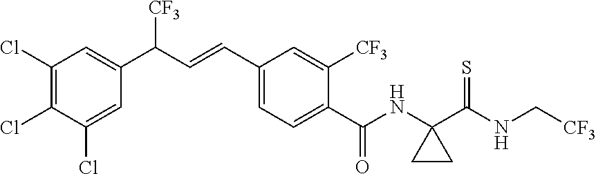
C1(Cl)=C(Cl)C(Cl)=CC(C(C=CC2=CC=C(C(NC3(C(=S)NC[CF3])CC3)=O)C([CF3])=C2)[CF3])=C1
